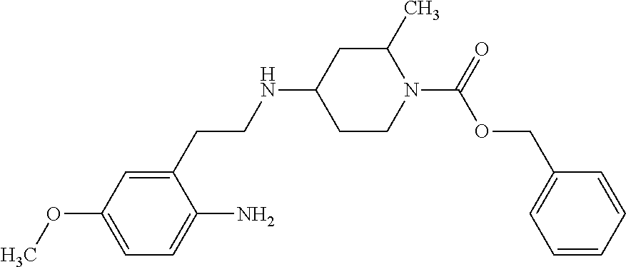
C1(CCNC2CCN(C(=O)OCC3=CC=CC=C3)C(C)C2)=CC(OC)=CC=C1N
